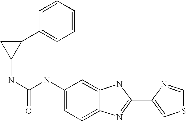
C1=C2C(=CC=C1NC(=O)NC1C(C3=CC=CC=C3)C1)N=C(C1=CSC=N1)N2
